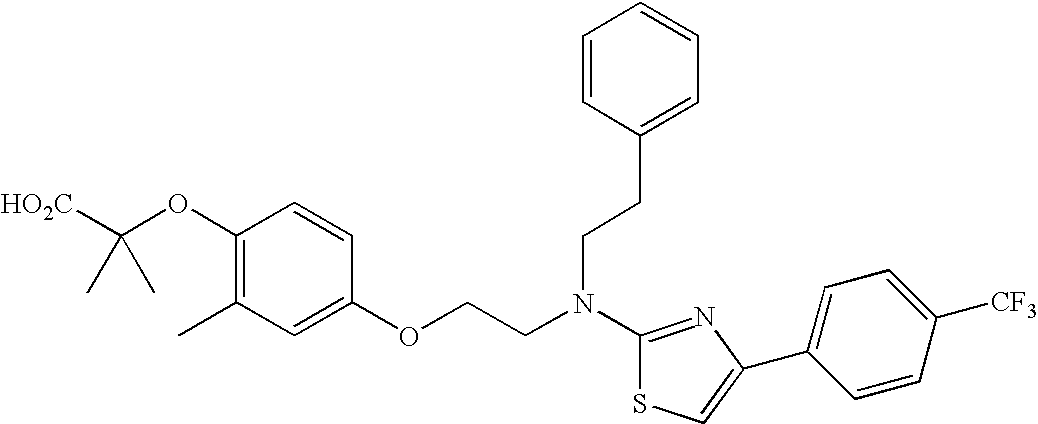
[HO2C]C(OC1=C(C)C=C(OCCN(C2=NC(C3=CC=C([CF3])C=C3)=CS2)CCC2=CC=CC=C2)C=C1)(C)C
